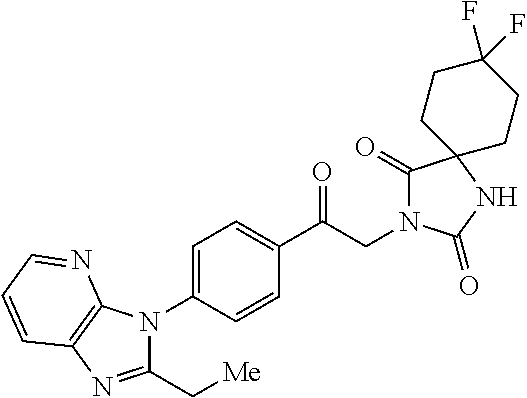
C1(C(CN2C(=O)C3(NC2=O)CCC(F)(F)CC3)=O)=CC=C(N2C(C[Me])=NC3=C2N=CC=C3)C=C1
